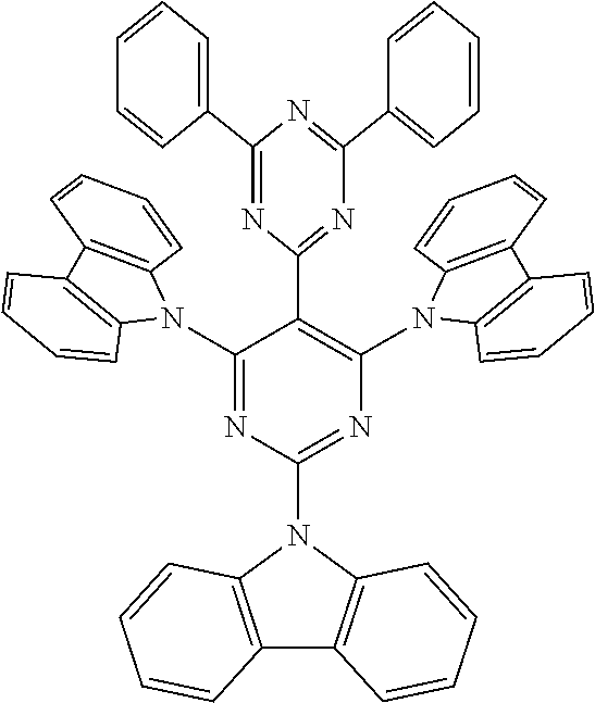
C1(N2C3=C(C4=C2C=CC=C4)C=CC=C3)=NC(N2C3=C(C4=C2C=CC=C4)C=CC=C3)=NC(N2C3=C(C4=C2C=CC=C4)C=CC=C3)=C1C1=NC(C2=CC=CC=C2)=NC(C2=CC=CC=C2)=N1
